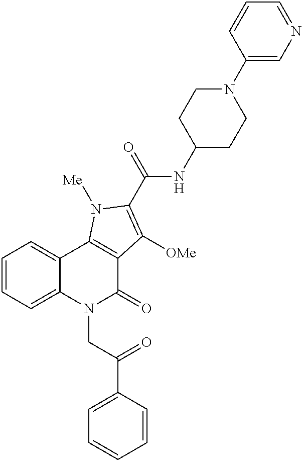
C1=CC=CC(C(=O)CN2C(=O)C3=C(C4=CC=CC=C24)N([Me])C(C(=O)NC2CCN(C4=CN=CC=C4)CC2)=C3[OMe])=C1
